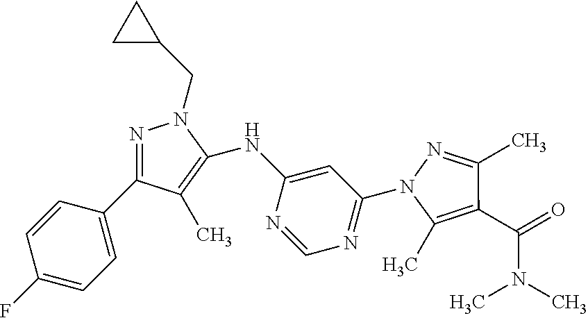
C(N(C)C)(C1=C(C)N(C2=NC=NC(NC3=C(C)C(C4=CC=C(F)C=C4)=NN3CC3CC3)=C2)N=C1C)=O
